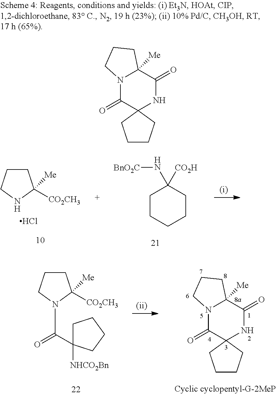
C1([Me])([CO2CH3])NCCC1.Cl.C1CCCCC1([CO2H])N[BnO2C].N12C(=O)C3(NC(=O)C1([Me])CCC2)CCCC3.N12C(=O)C3(NC(=O)C1([Me])CCC2)CCCC3.C1([Me])([CO2CH3])N(C(=O)C2([NHCO2Bn])CCCC2)CCC1
